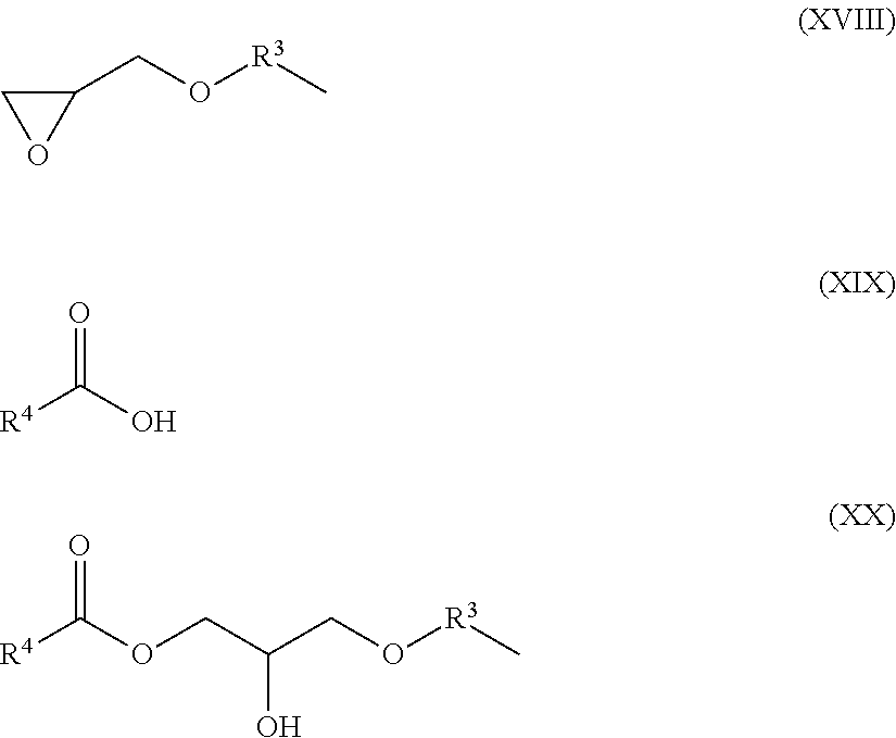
[R4]C(O)=O.[R4]C(OCC(CO[R3]C)O)=O.C1(CO[R3]C)CO1
